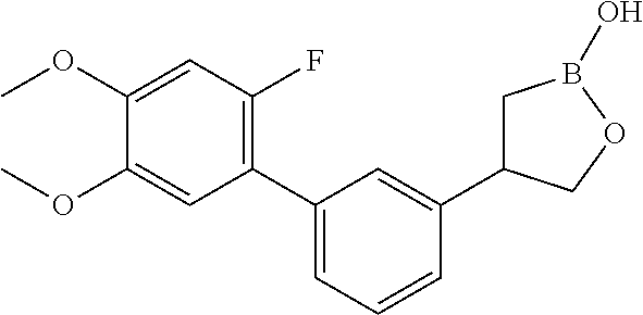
C1(C2=CC=CC(C3CB(O)OC3)=C2)=C(F)C=C(OC)C(OC)=C1
